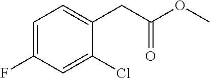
C1=C(F)C=C(Cl)C(CC(OC)=O)=C1
